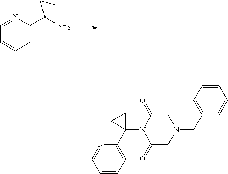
C1=NC(C2(N)CC2)=CC=C1.C1=CC=C(C2(N3C(=O)CN(CC4=CC=CC=C4)CC3=O)CC2)N=C1
